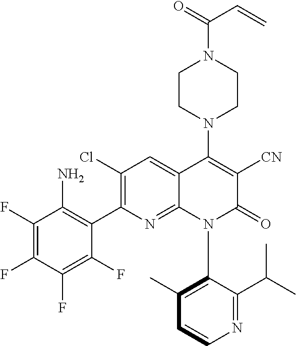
C1=CN=C(C(C)C)C(N2C(=O)C([CN])=C(N3CCN(C(=O)C=C)CC3)C3=CC(Cl)=C(C4=C(N)C(F)=C(F)C(F)=C4F)N=C23)=C1C
